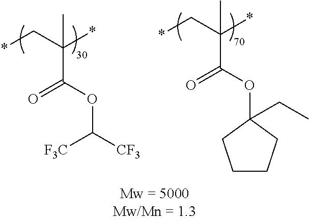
O(C(=O)C(C*)(*)C)C1(CC)CCCC1.O(C(=O)C(C*)(*)C)C([CF3])[F3C]
